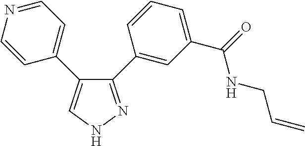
C1=CN=CC=C1C1=CNN=C1C1=CC(C(=O)NCC=C)=CC=C1
